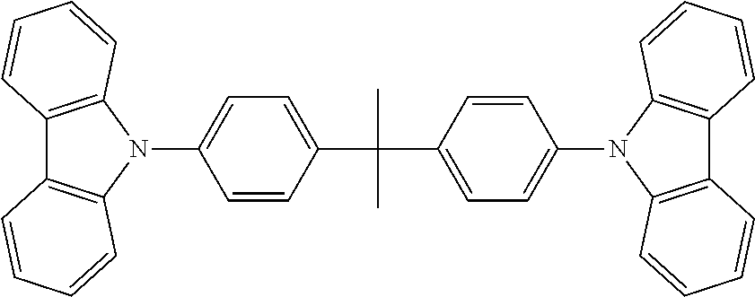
C1=CC(C(C2=CC=C(N3C4=C(C5=C3C=CC=C5)C=CC=C4)C=C2)(C)C)=CC=C1N1C2=C(C3=C1C=CC=C3)C=CC=C2
